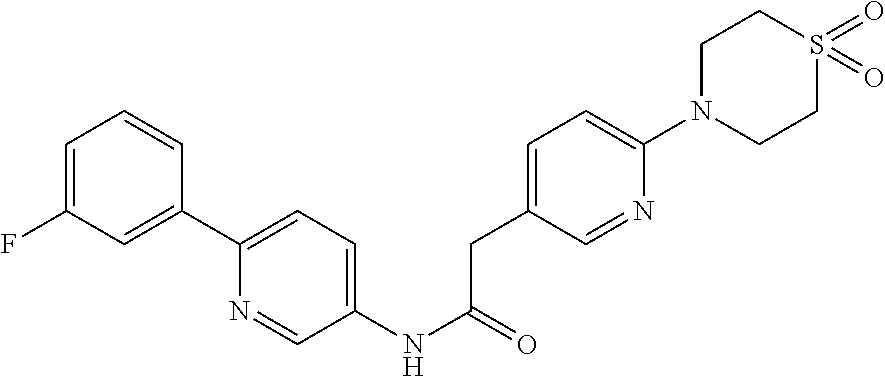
C1=C(F)C=C(C2=CC=C(NC(=O)CC3=CC=C(N4CCS(=O)(=O)CC4)N=C3)C=N2)C=C1
